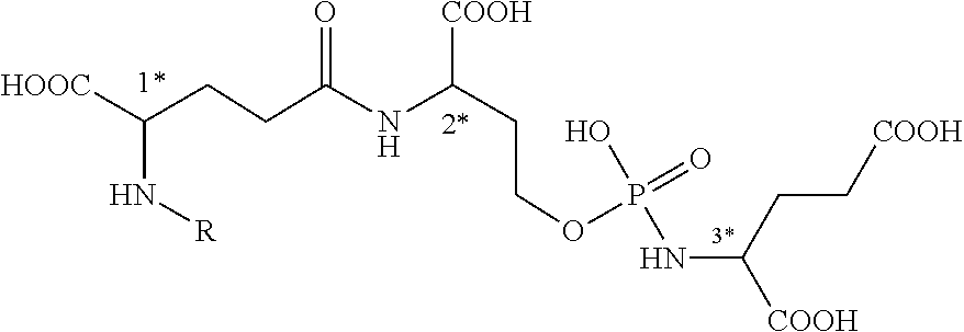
[HOOC]C(CCC(NC(CCOP(=O)(O)NC(CC[COOH])[COOH])[COOH])=O)N[R]
